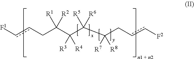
[F1]ccCC(C(C(C(Ccc[F2])([R7])[R8])([R5])[R6])([R3])[R4])([R1])[R2]
